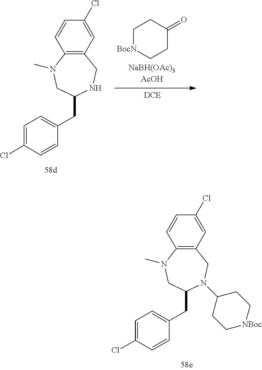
C12=C(C=C(Cl)C=C1)CN(C1CC[NBoc]CC1)C(CC1=CC=C(Cl)C=C1)CN2C.C12=C(C=C(Cl)C=C1)CNC(CC1=CC=C(Cl)C=C1)CN2C.C1[BocN]CCC(=O)C1
